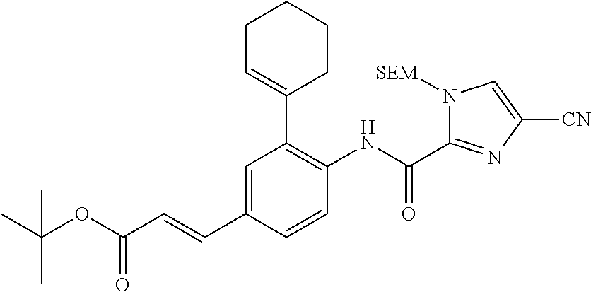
O(C(C=CC1=CC(C2=CCCCC2)=C(NC(C2=NC([CN])=CN2[SEM])=O)C=C1)=O)C(C)(C)C
